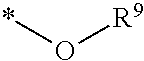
O(*)[R9]
